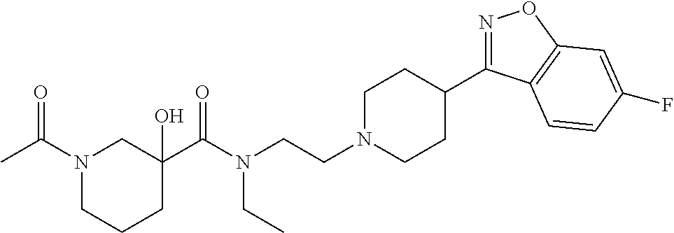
N1=C(C2CCN(CCN(C(=O)C3(O)CN(C(C)=O)CCC3)CC)CC2)C2=C(O1)C=C(F)C=C2
